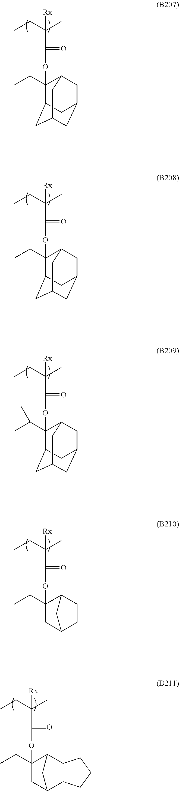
CCC(C)([Rx])C(OC1(CC)C2CC3CC(CC1C3)C2)=O.CCC(C)([Rx])C(OC1(CC)C2CC3CC(CC1C3)C2)=O.CCC(C)([Rx])C(OC1(C(C)C)C2CC3CC(CC1C3)C2)=O.CCC(C)([Rx])C(OC1(CC)C2CCC(C1)C2)=O.CCC(C)([Rx])C(OC1(CC)C2C3C(C(C1)C2)CCC3)=O
